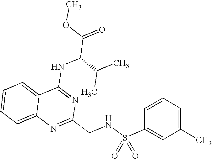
C12=CC=CC=C1N=C(CNS(C1=CC(C)=CC=C1)(=O)=O)N=C2NC(C(=O)OC)C(C)C
